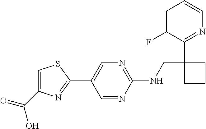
N(CC1(C2=NC=CC=C2F)CCC1)C1=NC=C(C2=NC(C(=O)O)=CS2)C=N1
